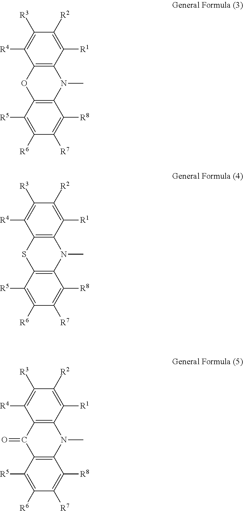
C1([R6])=C([R5])C2=C(C([R8])=C1[R7])N(C)C1=C(O2)C([R4])=C([R3])C([R2])=C1[R1].C1([R6])=C([R5])C2=C(C([R8])=C1[R7])N(C)C1=C(S2)C([R4])=C([R3])C([R2])=C1[R1].C1([R6])=C([R5])C2=C(C([R8])=C1[R7])N(C)C1=C(C2=O)C([R4])=C([R3])C([R2])=C1[R1]
